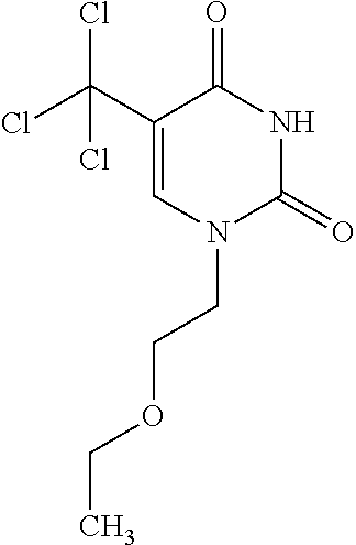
C1(C(Cl)(Cl)Cl)=CN(CCOCC)C(=O)NC1=O
